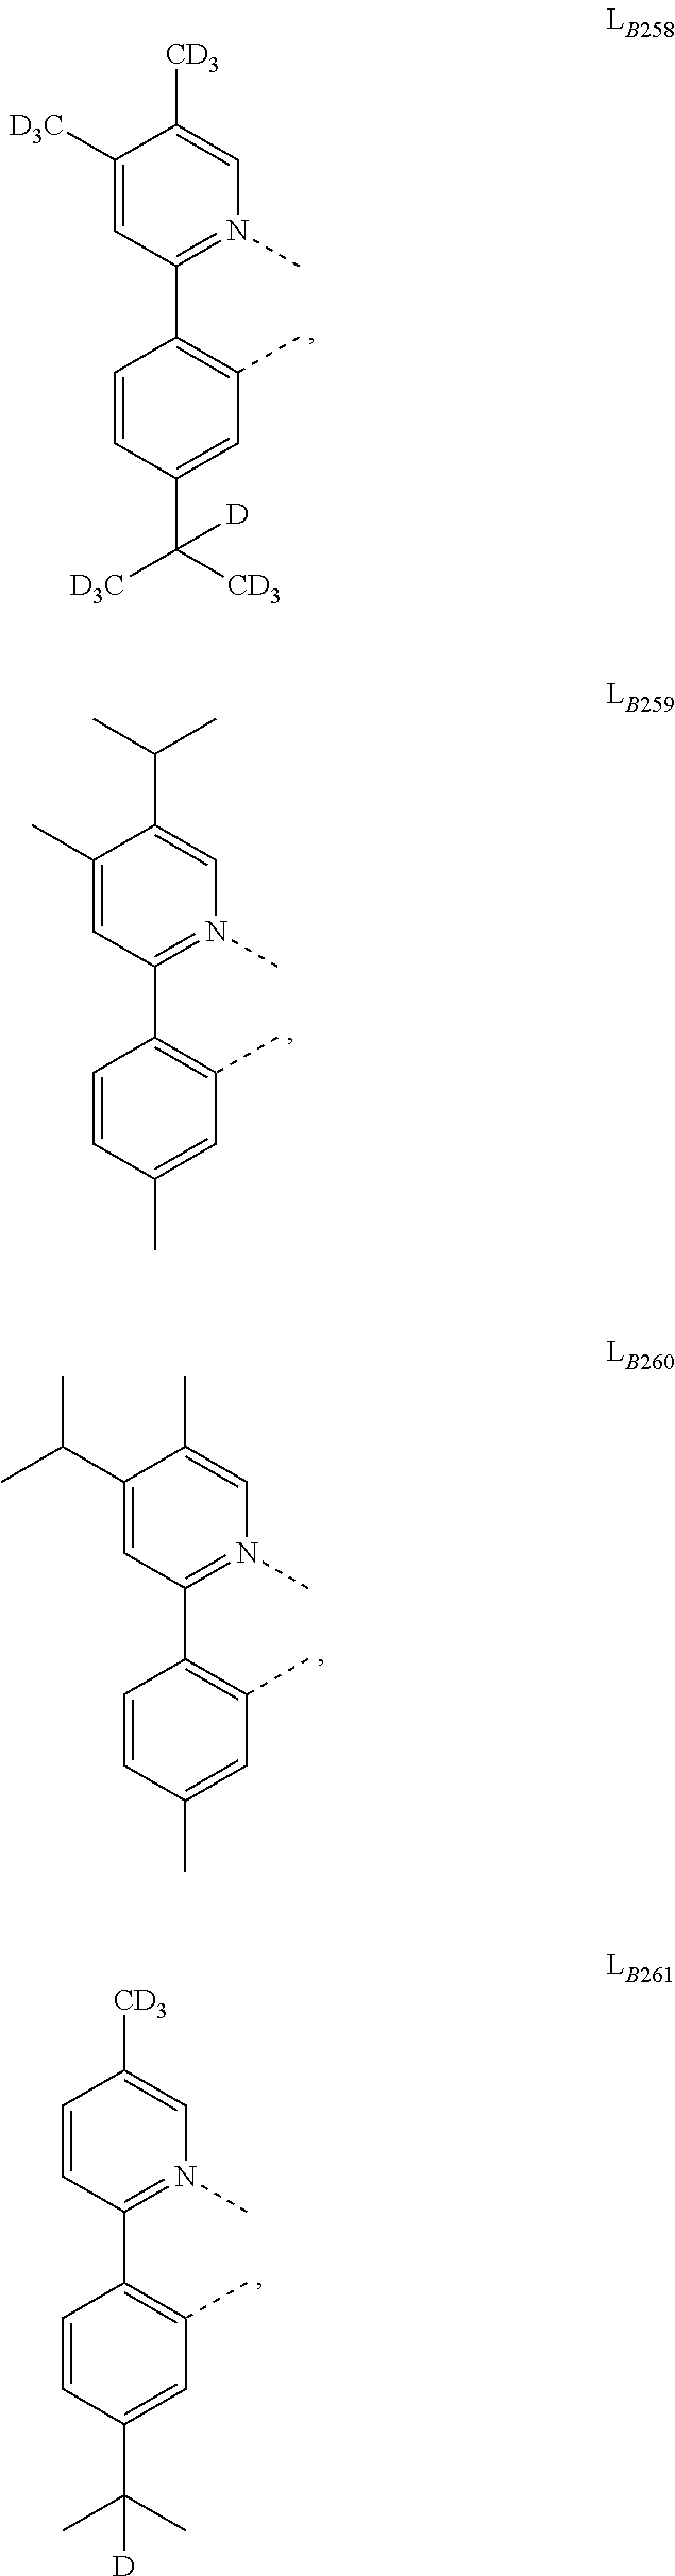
C1([D3C])=CC(C2=C(C)C=C(C([CD3])([D3C])[D])C=C2)=N(C)C=C1[CD3].C1(C)=CC(C2=C(C)C=C(C)C=C2)=N(C)C=C1C(C)C.C1(C(C)C)=CC(C2=C(C)C=C(C)C=C2)=N(C)C=C1C.C1=CC(C2=C(C)C=C(C(C)(C)[D])C=C2)=N(C)C=C1[CD3]
